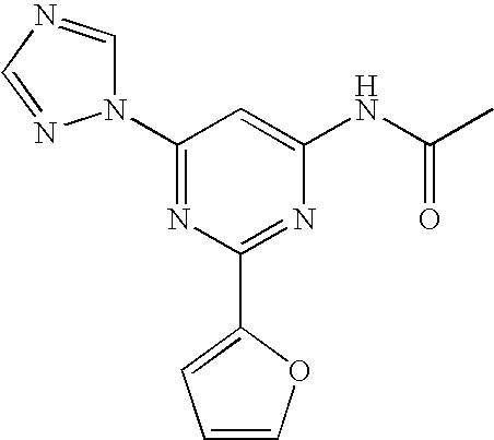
C1(N2C=NC=N2)=NC(C2=CC=CO2)=NC(NC(C)=O)=C1
